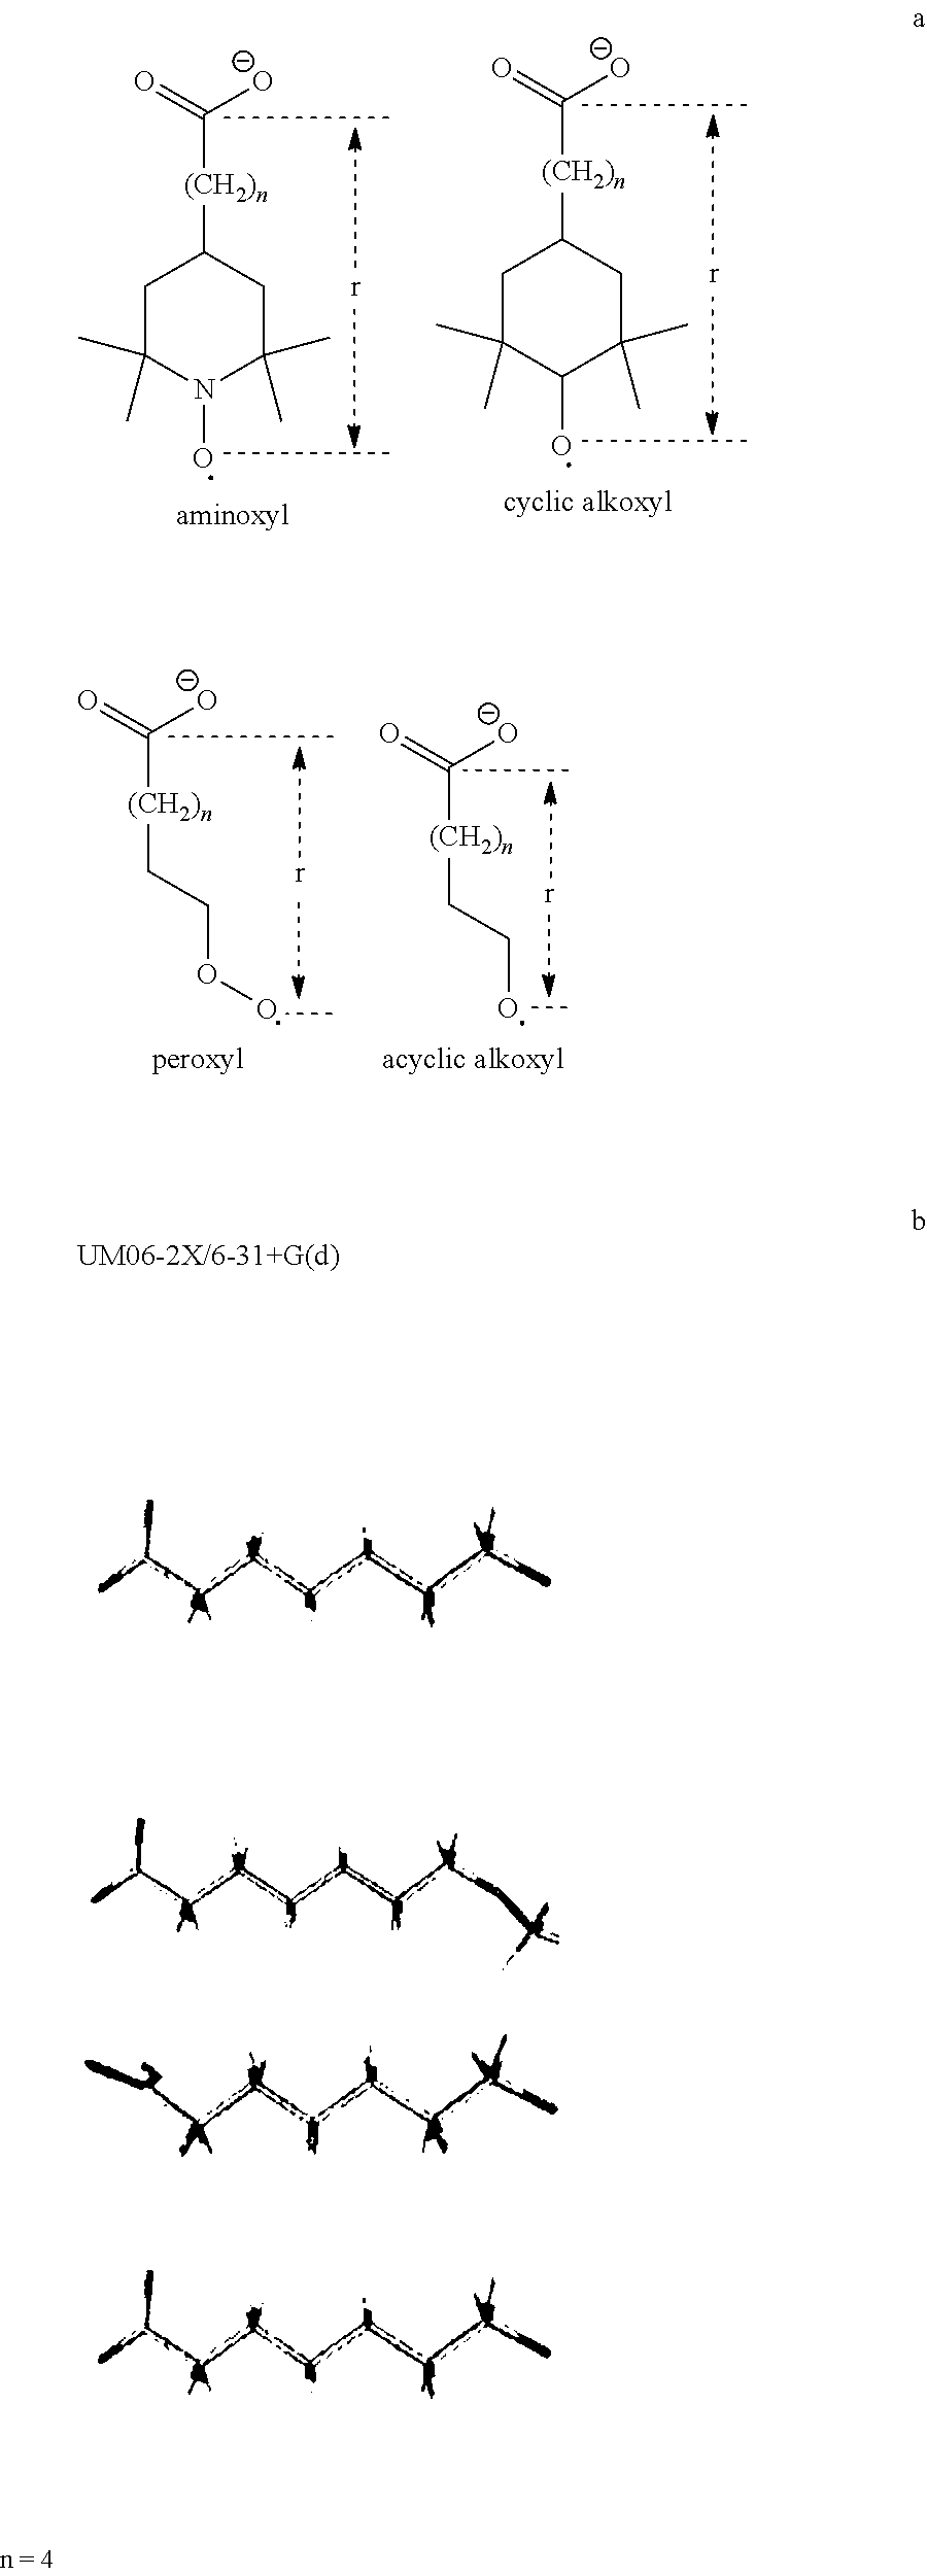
C1C(C)(C)N(O)C(C)(C)CC1[(CH2)n]C([O-])=O.C1C(C)(C)C(O)C(C)(C)CC1[(CH2)n]C([O-])=O.O(CC[(CH2)n]C([O-])=O)O.OCC[(CH2)n]C([O-])=O
